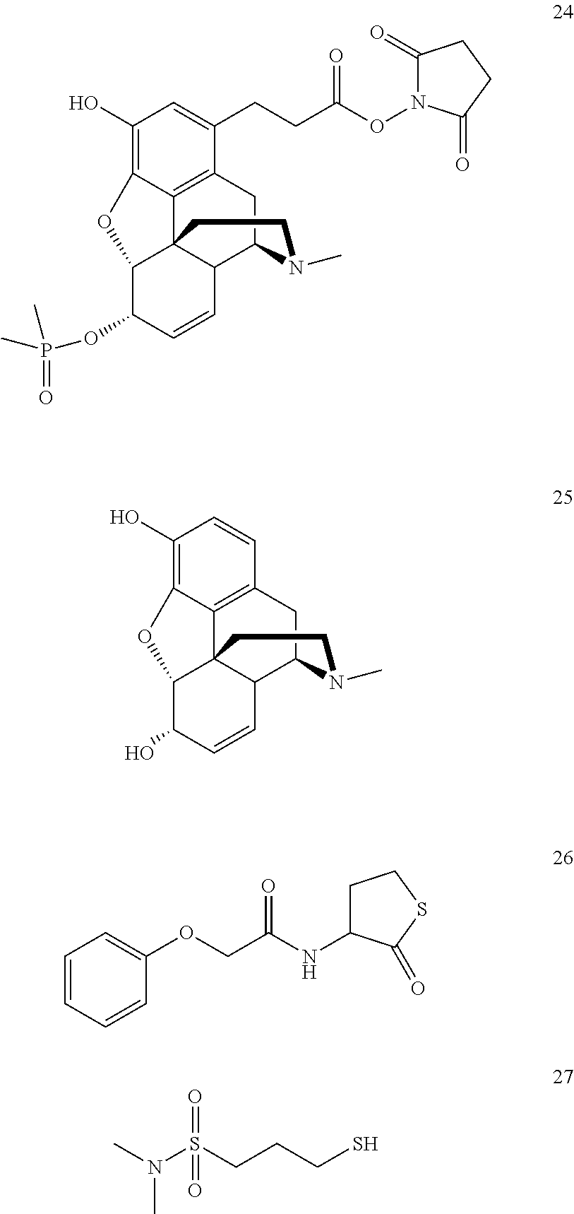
OC1=C2C3=C(C(CCC(ON4C(=O)CCC4=O)=O)=C1)CC1C4C3(C(C(OP(C)(=O)C)C=C4)O2)CCN1C.OC1=C2C3=C(C=C1)CC1C4C3(C(C(O)C=C4)O2)CCN1C.C1=CC=CC(OCC(NC2CCSC2=O)=O)=C1.CN(S(CCCS)(=O)=O)C
